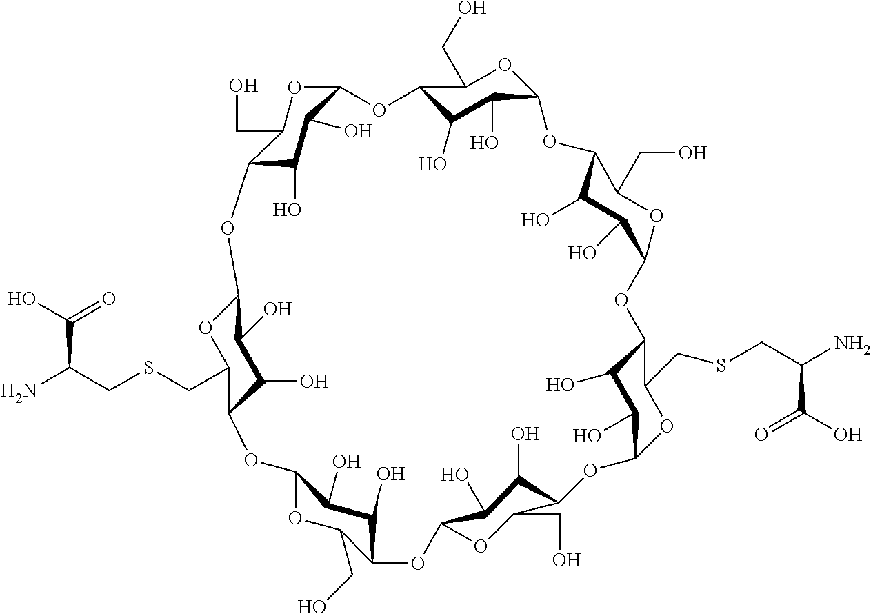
C12OC(CO)C(C(O)C1O)OC1C(O)C(O)C(C(CO)O1)OC1OC(CSCC(N)C(O)=O)C(C(O)C1O)OC1OC(CO)C(C(O)C1O)OC1OC(CO)C(C(O)C1O)OC1OC(CSCC(N)C(=O)O)C(C(O)C1O)OC1OC(CO)C(C(O)C1O)O2
